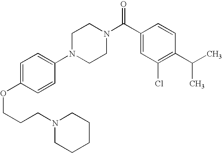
C(COC1=CC=C(N2CCN(C(C3=CC(Cl)=C(C(C)C)C=C3)=O)CC2)C=C1)CN1CCCCC1
